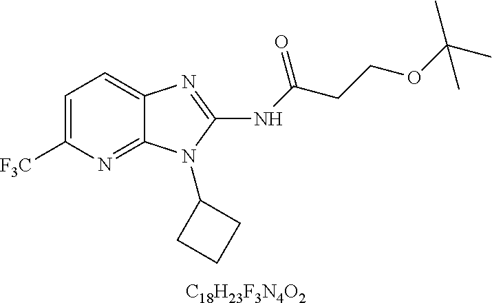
[C18H23F3N4O2].C1=C([F3C])N=C2C(=C1)N=C(NC(CCOC(C)(C)C)=O)N2C1CCC1
